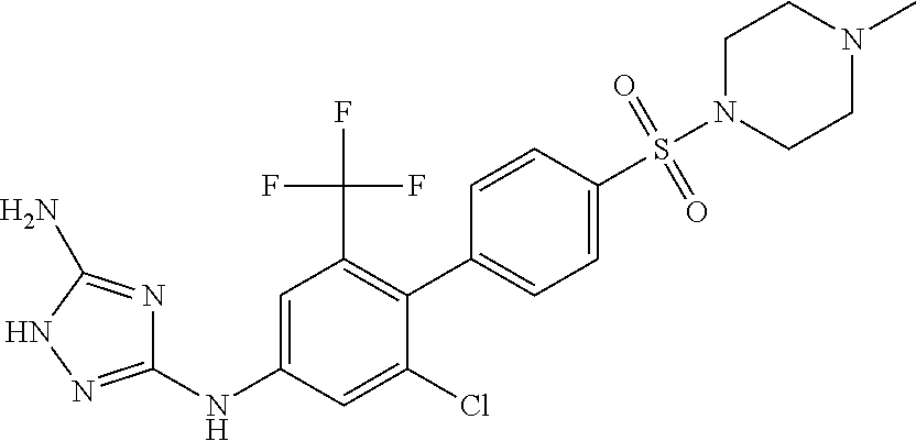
C1(C2=C(C(F)(F)F)C=C(NC3=NNC(N)=N3)C=C2Cl)=CC=C(S(N2CCN(C)CC2)(=O)=O)C=C1
